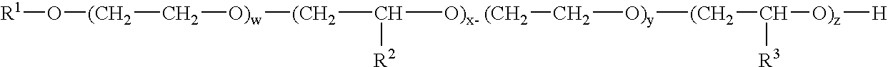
[R1]O[(CH2]C[O)w][(CH2]C([O)x-])[R2].[(CH2]C[O)y][(CH2]C([O)z][H])[R3]
